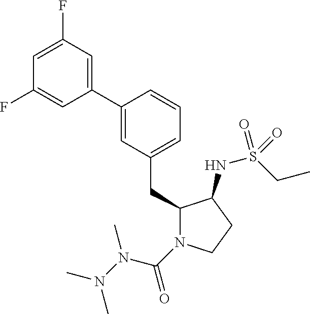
C1(CC2=CC=CC(C3=CC(F)=CC(F)=C3)=C2)N(C(=O)N(N(C)C)C)CCC1NS(CC)(=O)=O
